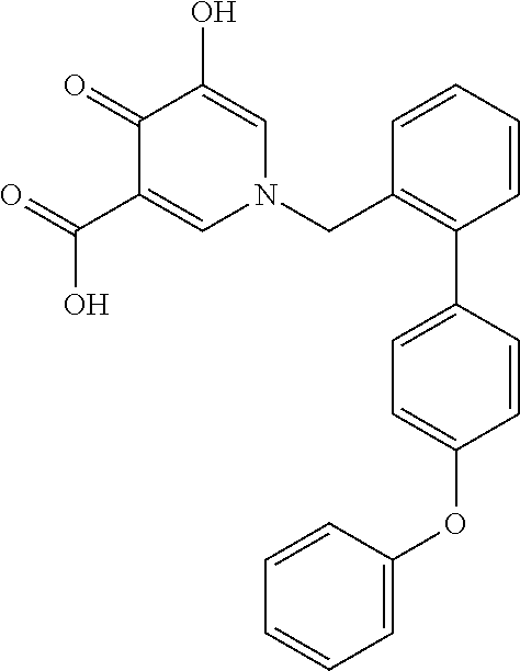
O=C(C1=CN(CC2=C(C3=CC=C(OC4=CC=CC=C4)C=C3)C=CC=C2)C=C(O)C1=O)O
